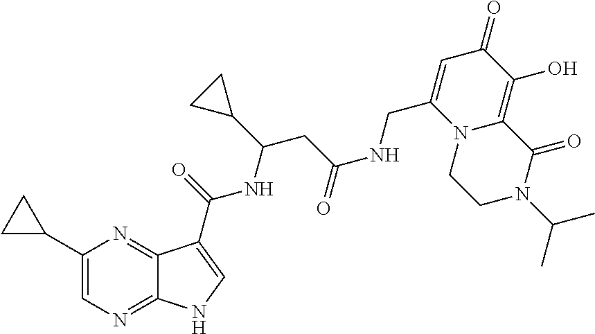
C1(C2CC2)=CN=C2C(=N1)C(C(NC(C1CC1)CC(=O)NCC1=CC(=O)C(O)=C3N1CCN(C(C)C)C3=O)=O)=CN2
